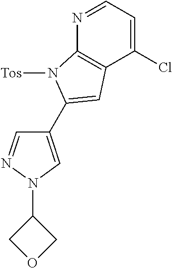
N1=CC=C(Cl)C2=C1N([Tos])C(C1=CN(C3COC3)N=C1)=C2
